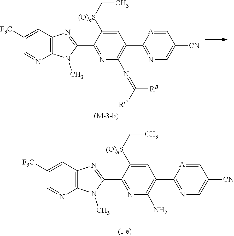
C12=C(C=C([F3C])C=N1)N=C(C1=NC(N=C([RB])[RC])=C(C3=NC=C([CN])C=[A]3)C=C1[(O)nS]CC)N2C.C12=C(C=C([F3C])C=N1)N=C(C1=NC(N)=C(C3=NC=C([CN])C=[A]3)C=C1[(O)nS]CC)N2C
